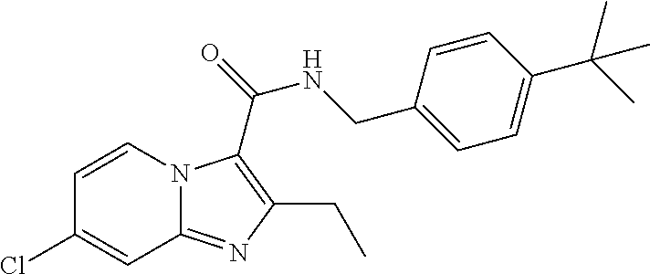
C1=CN2C(=NC(CC)=C2C(=O)NCC2=CC=C(C(C)(C)C)C=C2)C=C1Cl
